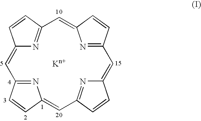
C12=CC3=NC(=CC4=NC(=CC5=NC(=CC(=N1)C=C2)C=C5)C=C4)C=C3
